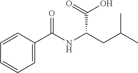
C1=CC(C(NC(CC(C)C)C(=O)O)=O)=CC=C1
